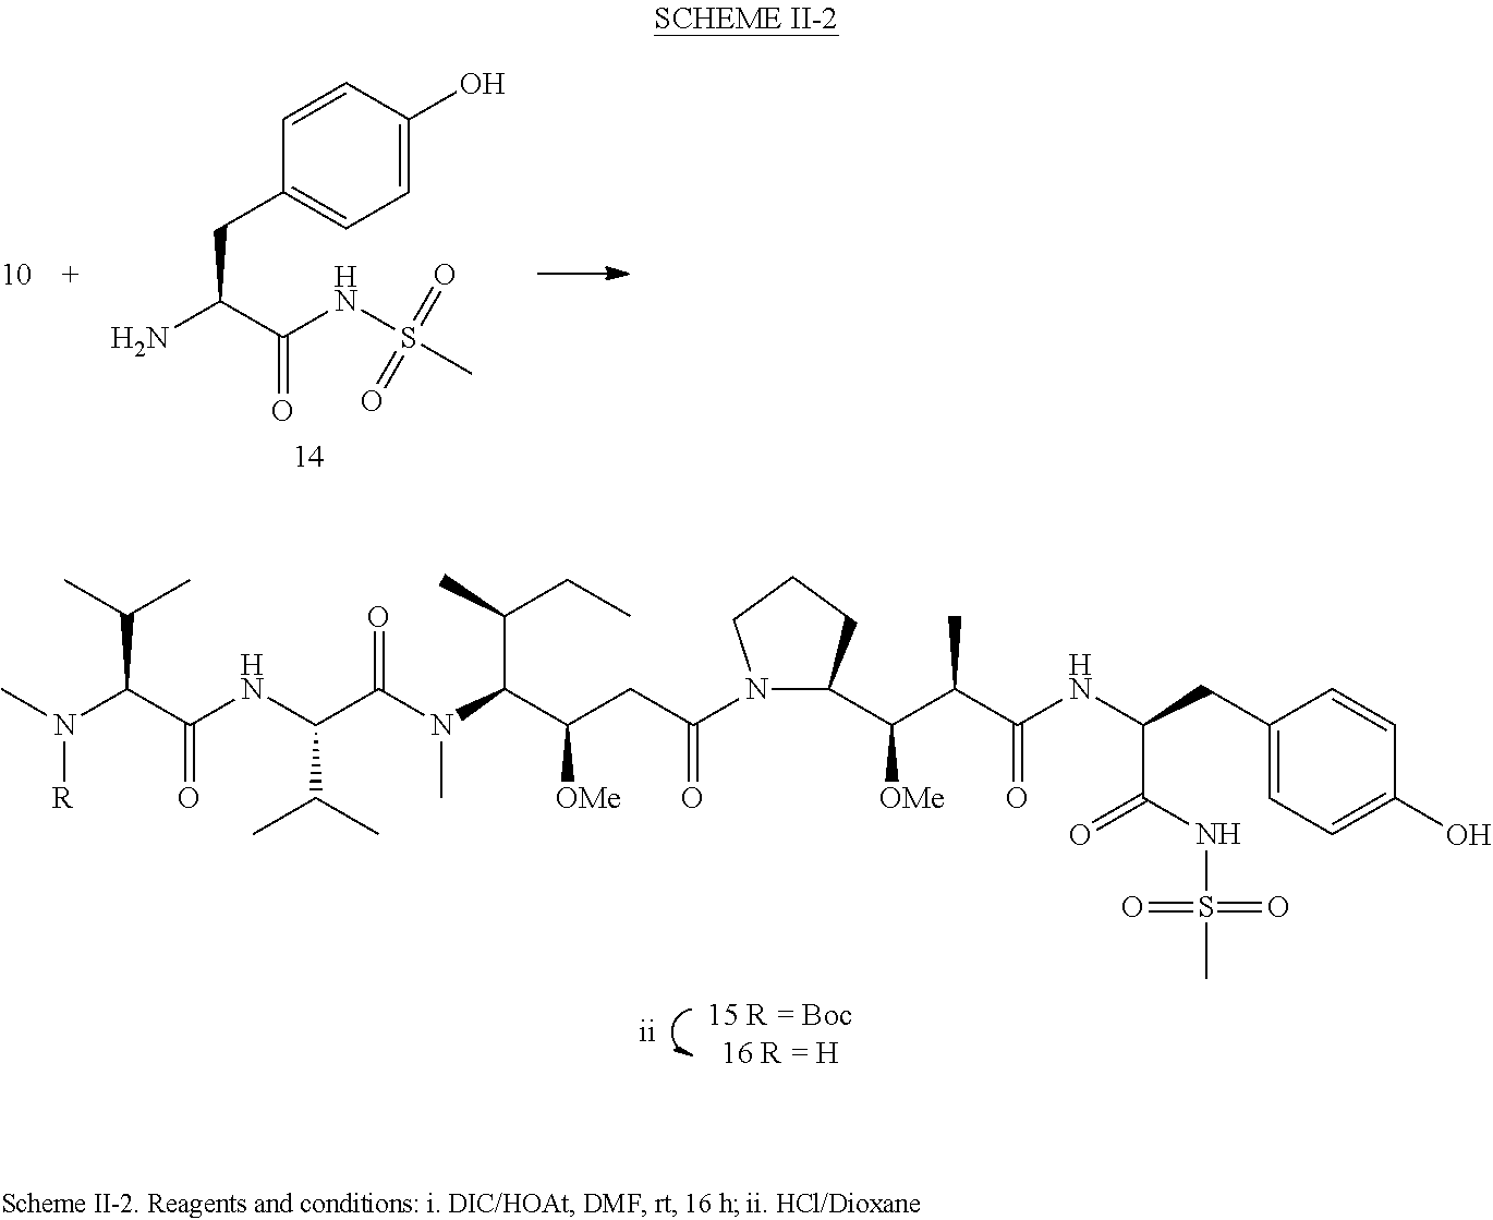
NC(C(NS(C)(=O)=O)=O)CC1=CC=C(O)C=C1.CN(C(C(NC(C(N(C(C(CC(N1C(C(C(C(NC(CC2=CC=C(O)C=C2)C(=O)NS(C)(=O)=O)=O)C)[OMe])CCC1)=O)[OMe])C(C)CC)C)=O)C(C)C)=O)C(C)C)[R]
